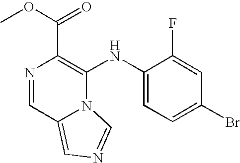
N1=CC2=CN=CN2C(NC2=CC=C(Br)C=C2F)=C1C(OC)=O
